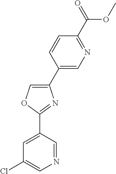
C1(C2=COC(C3=CC(Cl)=CN=C3)=N2)=CN=C(C(=O)OC)C=C1
